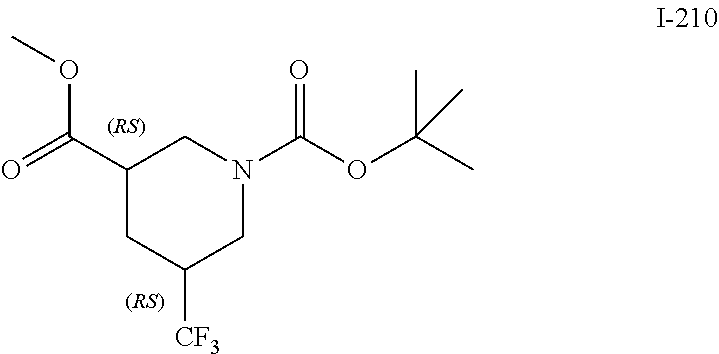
O=C(C1CC([CF3])CN(C(OC(C)(C)C)=O)C1)OC
